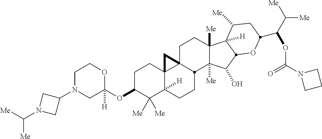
C1N(C2CN(C([Me])[Me])C2)CC(OC2C([Me])([Me])C3([H])C4(CC2)C2(CCC5([Me])C([Me])(C(O)C6C5([H])C([Me])CC(C(C([Me])[Me])OC(N5CCC5)=O)O6)C2CC3)C4)([H])OC1
